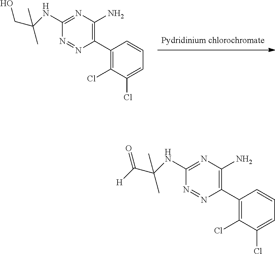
C1(C2=C(N)N=C(NC(CO)(C)C)N=N2)=C(Cl)C(Cl)=CC=C1.C1(C2=C(N)N=C(NC(C(=O)[H])(C)C)N=N2)=C(Cl)C(Cl)=CC=C1
